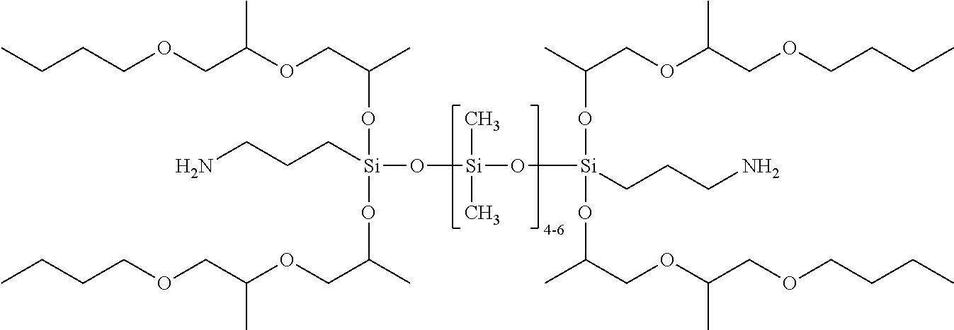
[Si](C)(C)(O[Si](OC(COC(COCCCC)C)C)(OC(COC(COCCCC)C)C)CCCN)O[Si](OC(C)COC(COCCCC)C)(OC(C)COC(COCCCC)C)CCCN
